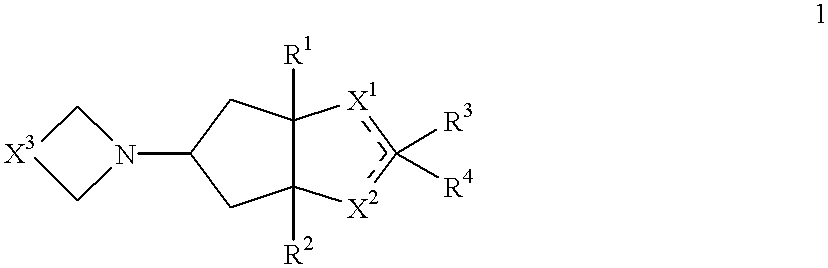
C12([R1])C([R2])([X2]c([R3])([R4])[X1]1)CC(N1C[X3]C1)C2
